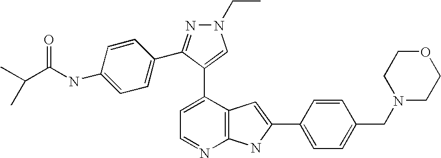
C1=C(C2=CN(CC)N=C2C2=CC=C(NC(C(C)C)=O)C=C2)C2=C(N=C1)NC(C1=CC=C(CN3CCOCC3)C=C1)=C2
